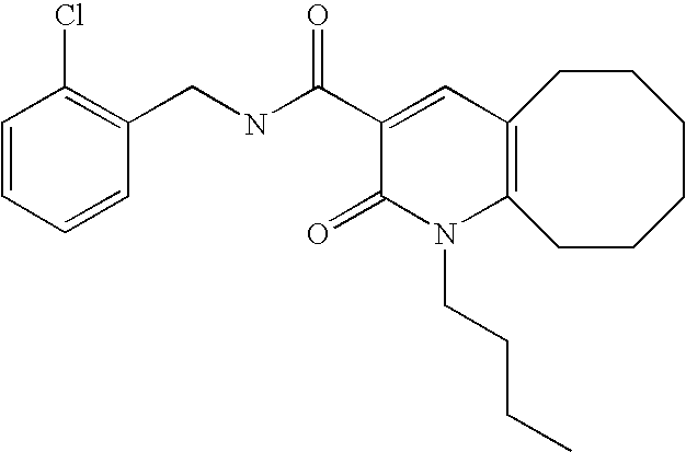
C1(CNC(C2=CC3=C(N(CCCC)C2=O)CCCCCC3)=O)=C(Cl)C=CC=C1
